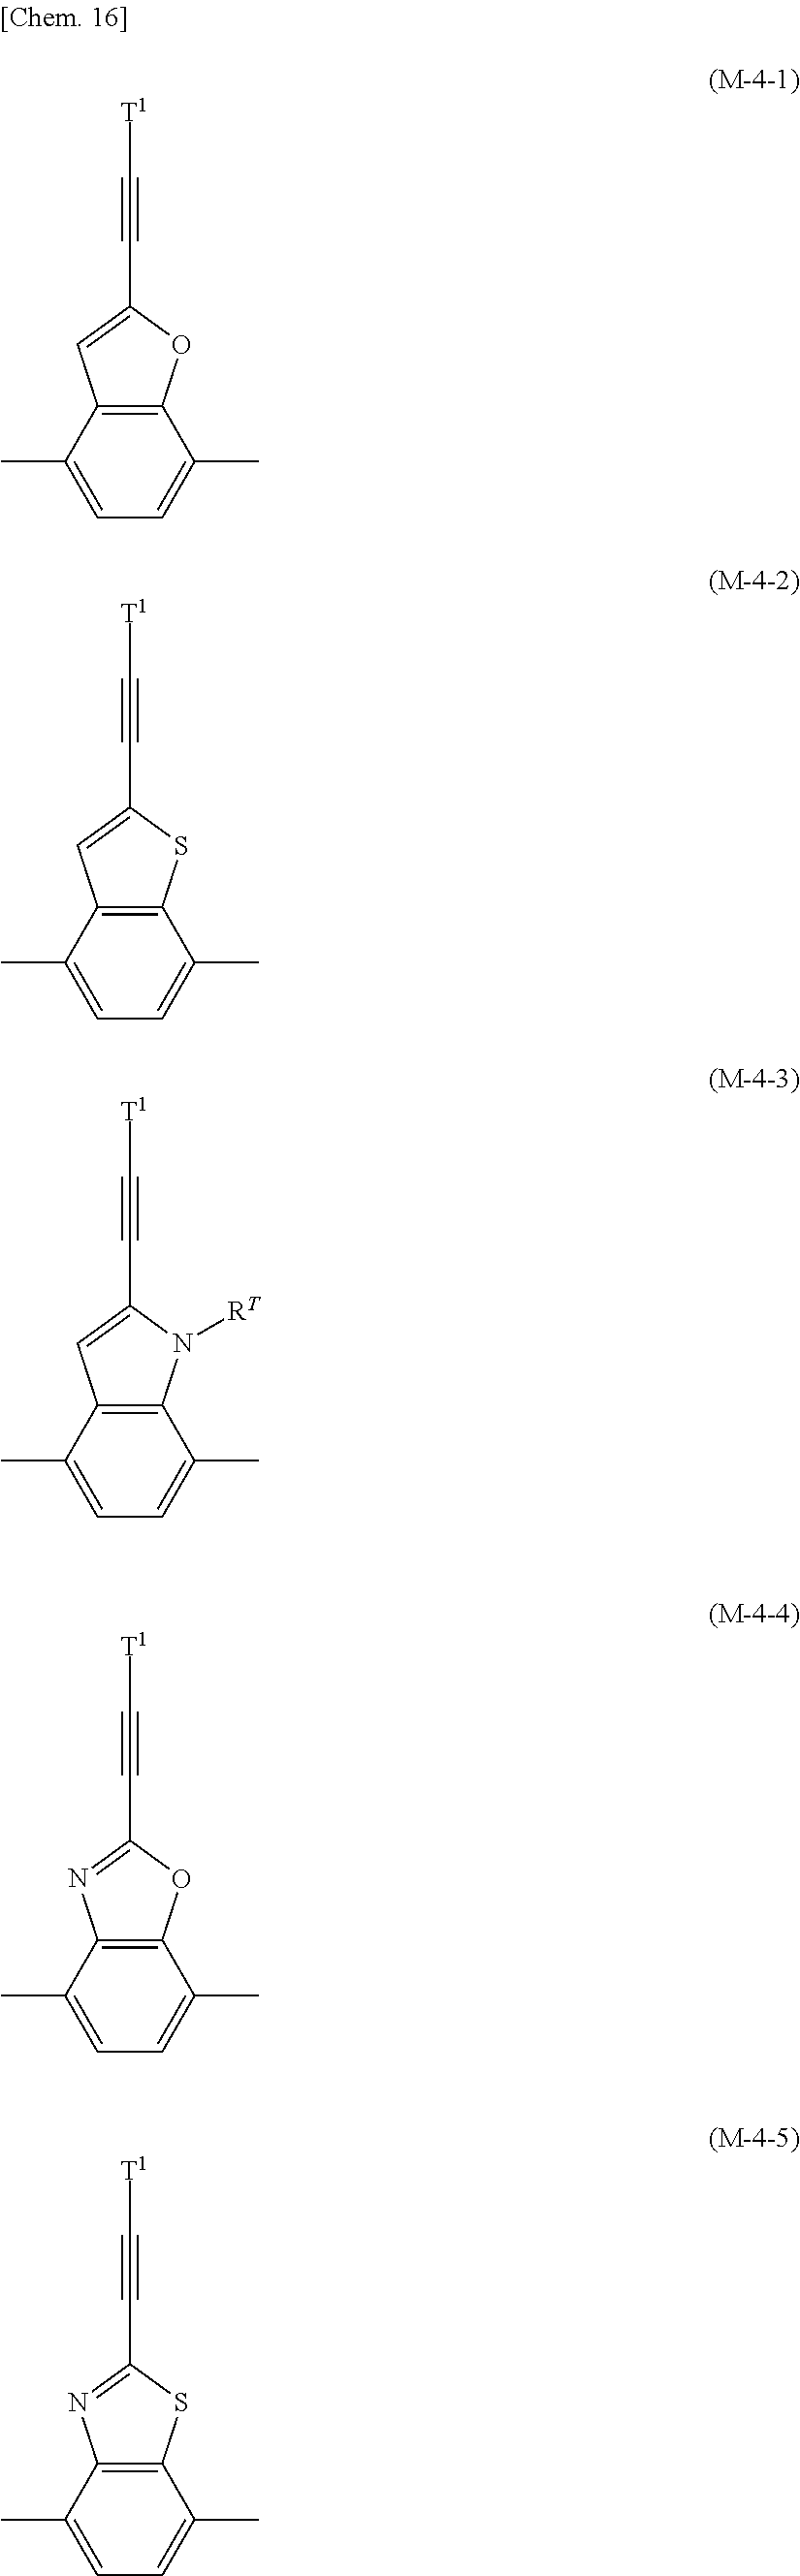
C12=C(C(C)=CC=C1C)C=C(C#C[T1])O2.C12=C(C(C)=CC=C1C)C=C(C#C[T1])S2.C12=C(C(C)=CC=C1C)C=C(C#C[T1])N2[RT].C12=C(C(C)=CC=C1C)N=C(C#C[T1])O2.C12=C(C(C)=CC=C1C)N=C(C#C[T1])S2
